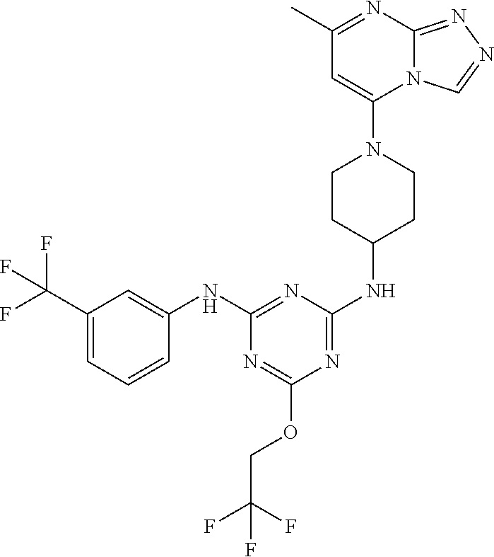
N1=C(NC2CCN(C3=CC(C)=NC4=NN=CN34)CC2)N=C(NC2=CC(C(F)(F)F)=CC=C2)N=C1OCC(F)(F)F
